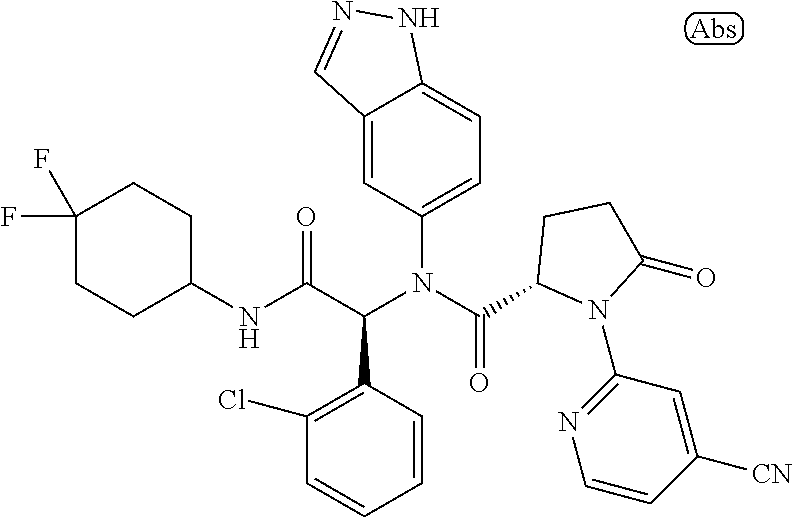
C1=CC(C(C(NC2CCC(F)(F)CC2)=O)N(C(=O)C2N(C3=NC=CC([CN])=C3)C(=O)CC2)C2=CC=C3C(=C2)C=NN3)=C(Cl)C=C1
